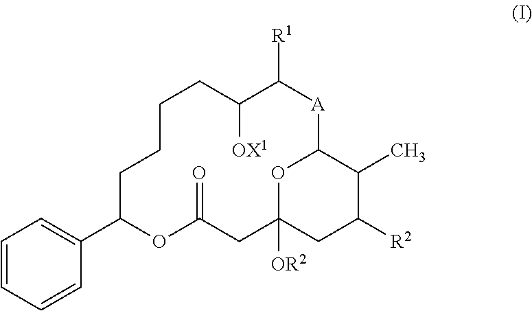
C1=CC=CC(C2OC(=O)CC3([OR2])OC(C(C)C([R2])C3)[A]C([R1])C([OX1])CCCC2)=C1
